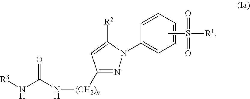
CS([R1])(=O)=O.C1(N2N=C([(CH2)n]NC(N[R3])=O)C=C2[R2])=CC=CC=C1
